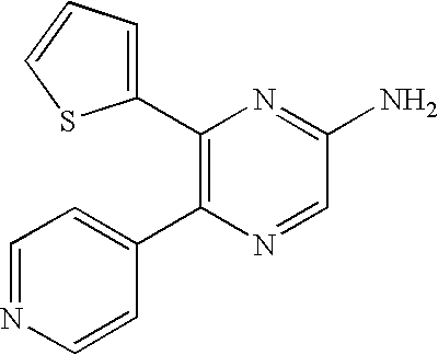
C1(C2=C(C3=CC=NC=C3)N=CC(N)=N2)=CC=CS1
